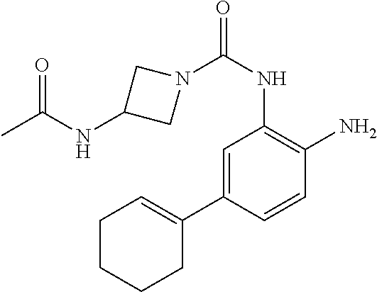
N1(C(NC2=C(N)C=CC(C3=CCCCC3)=C2)=O)CC(NC(C)=O)C1
